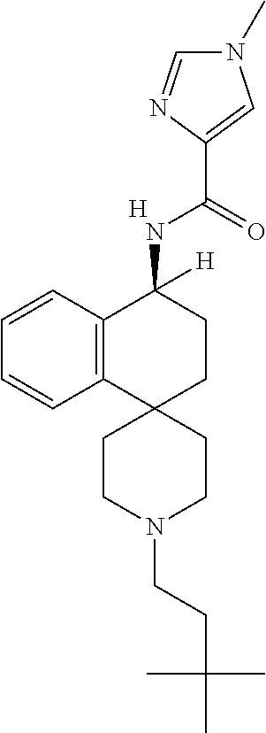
C12=C(C=CC=C1)C(NC(C1=CN(C)C=N1)=O)([H])CCC21CCN(CCC(C)(C)C)CC1.[H]
